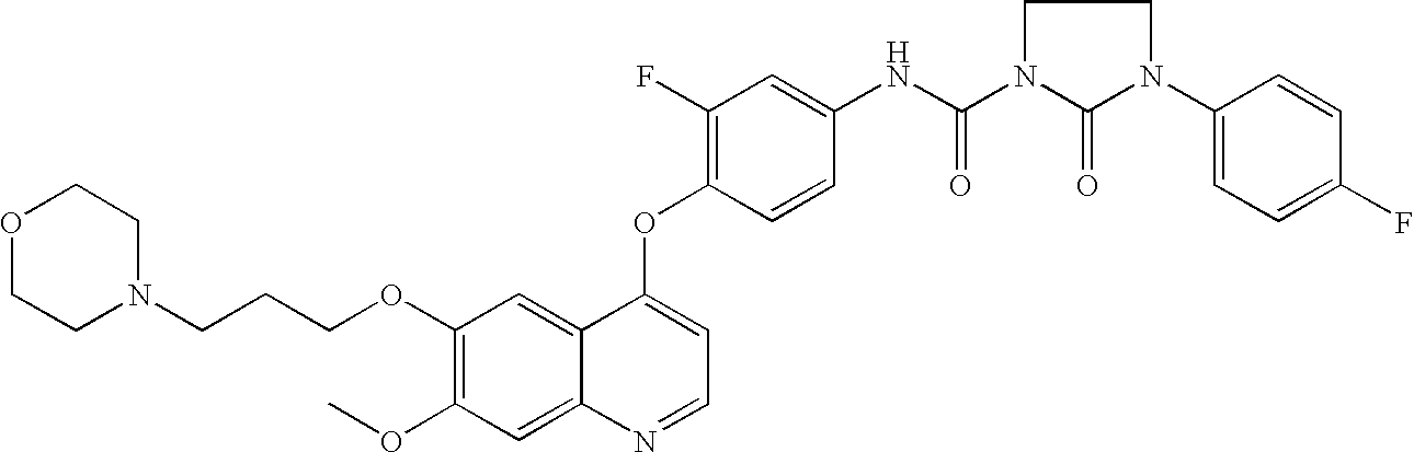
C1(OCCCN2CCOCC2)=C(OC)C=C2C(=C1)C(OC1=C(F)C=C(NC(N3C(=O)N(C4=CC=C(F)C=C4)CC3)=O)C=C1)=CC=N2
